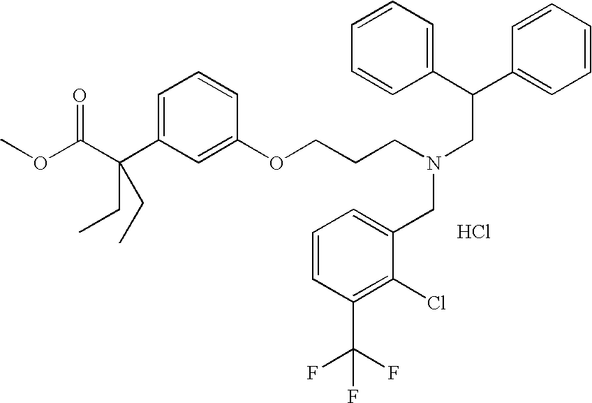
Cl.C(OC)(=O)C(C1=CC=CC(OCCCN(CC(C2=CC=CC=C2)C2=CC=CC=C2)CC2=CC=CC(C(F)(F)F)=C2Cl)=C1)(CC)CC
